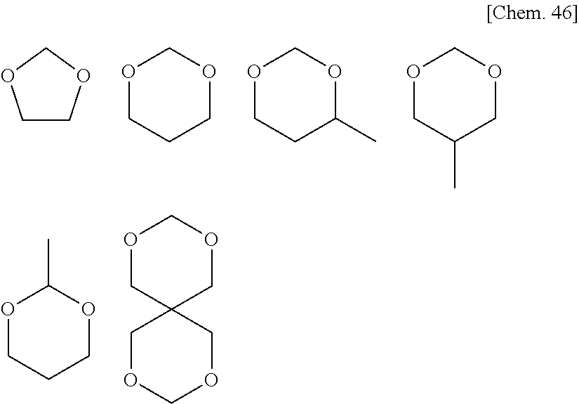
C1COCO1.O1CCCOC1.O1CCC(C)OC1.O1CC(C)COC1.O1CCCOC1C.O1CC2(COC1)COCOC2
